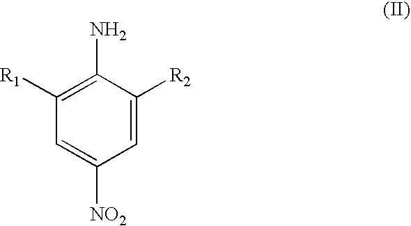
C1([R1])=C(N)C([R2])=CC([NO2])=C1
